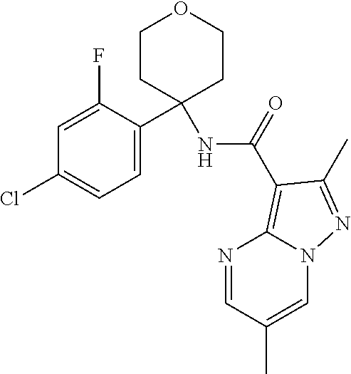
C1=C(C2(NC(=O)C3=C4N=CC(C)=CN4N=C3C)CCOCC2)C(F)=CC(Cl)=C1
